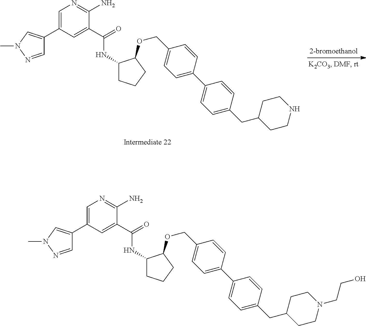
C1=NN(C)C=C1C1=CN=C(N)C(C(NC2CCCC2OCC2=CC=C(C3=CC=C(CC4CCNCC4)C=C3)C=C2)=O)=C1.C1=NN(C)C=C1C1=CN=C(N)C(C(NC2CCCC2OCC2=CC=C(C3=CC=C(CC4CCN(CCO)CC4)C=C3)C=C2)=O)=C1
